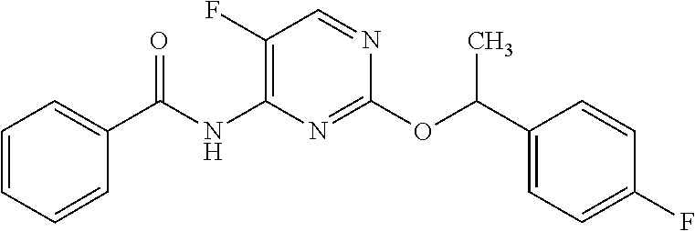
C1(F)=C(NC(C2=CC=CC=C2)=O)N=C(OC(C2=CC=C(F)C=C2)C)N=C1
